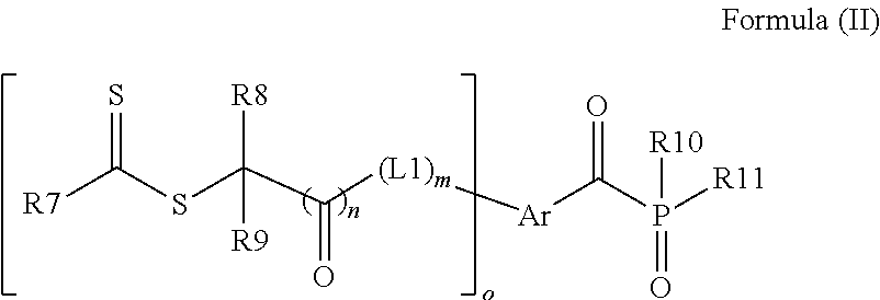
[R7]C(SC(C([(L1)m][Ar]C(P([R11])([R10])=O)=O)=O)([R8])[R9])=S
